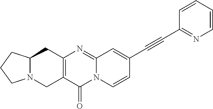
C12=NC3=C(C(=O)N1C=CC(C#CC1=NC=CC=C1)=C2)CN1C(C3)CCC1
